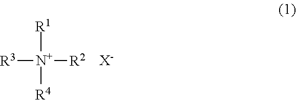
[R3][N+]([R2])([R1])[R4].[X-]
